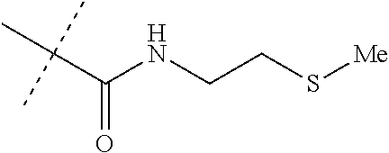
C(C(NCCS[Me])=O)(C)(C)C
